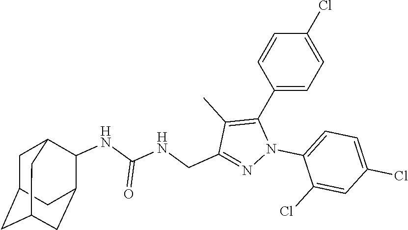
C1(C2=C(C)C(CNC(NC3C4CC5CC(CC3C5)C4)=O)=NN2C2=CC=C(Cl)C=C2Cl)=CC=C(Cl)C=C1
